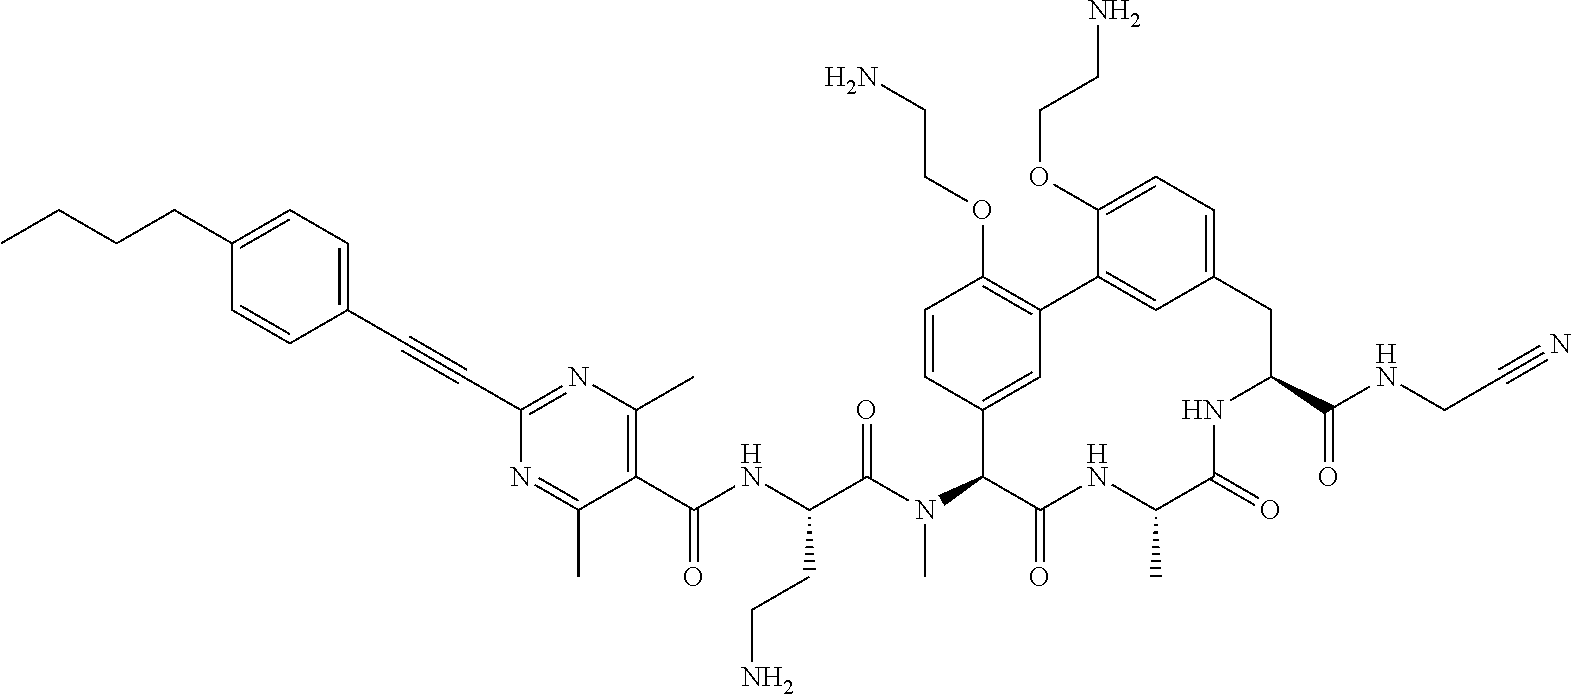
C1(C(NC(C(N(C2C(=O)NC(C)C(=O)NC(C(NCC#N)=O)CC3=CC=C(OCCN)C(=C3)C3=C(OCCN)C=CC2=C3)C)=O)CCN)=O)=C(C)N=C(C#CC2=CC=C(CCCC)C=C2)N=C1C
